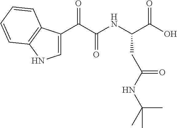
N(C(C)(C)C)C(CC(NC(C(=O)C1=CNC2=C1C=CC=C2)=O)C(=O)O)=O
